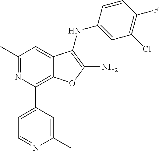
N1=C(C)C=C2C(=C1C1=CC=NC(C)=C1)OC(N)=C2NC1=CC(Cl)=C(F)C=C1
